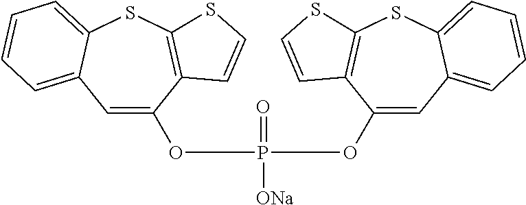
C1=C(OP([ONa])(=O)OC2=CC3=CC=CC=C3SC3=C2C=CS3)C2=C(SC3=CC=CC=C13)SC=C2
